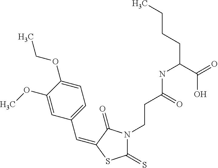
C(C1=CC=C(OCC)C(OC)=C1)=C1C(=O)N(CCC(NC(C(O)=O)CCCC)=O)C(=S)S1
